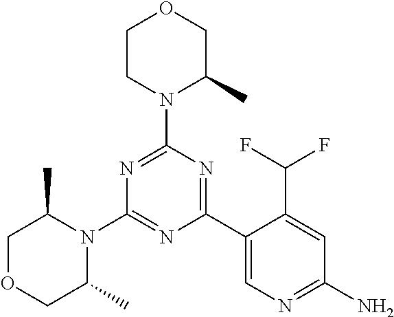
N1=C(N2C(C)COCC2)N=C(C2=CN=C(N)C=C2C(F)F)N=C1N1C(C)COCC1C
